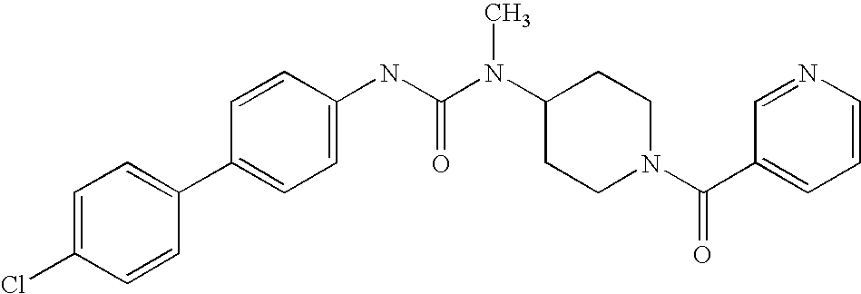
C1=C(Cl)C=CC(C2=CC=C(NC(N(C3CCN(C(C4=CC=CN=C4)=O)CC3)C)=O)C=C2)=C1
